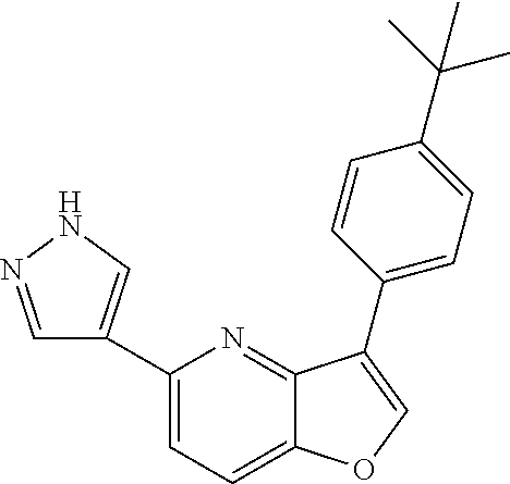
C1(C2=CNN=C2)=CC=C2C(=N1)C(C1=CC=C(C(C)(C)C)C=C1)=CO2
